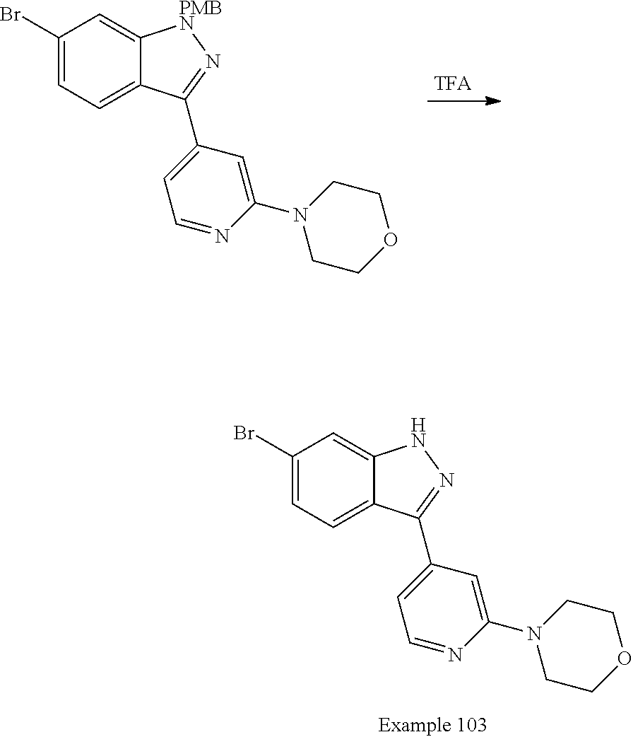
C1(Br)=CC=C2C(=C1)[PMBN]N=C2C1=CC=NC(N2CCOCC2)=C1.C1(Br)=CC=C2C(=C1)NN=C2C1=CC=NC(N2CCOCC2)=C1
